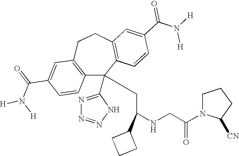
C1(C(=O)N([H])[H])=CC2=C(C=C1)C(C1=NN=NN1)(CC(NCC(N1C([CN])CCC1)=O)C1CCC1)C1=C(CC2)C=C(C(N([H])[H])=O)C=C1
